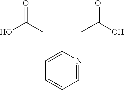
C1=C(C(CC(O)=O)(CC(O)=O)C)N=CC=C1
